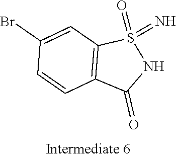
C1(Br)=CC2=C(C=C1)C(=O)NS2(=O)=N
